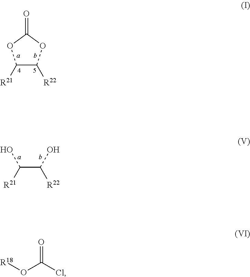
C1([R22])OC(=O)OC1[R21].OC([R21])C(O)[R22].[R18]OC(Cl)=O
